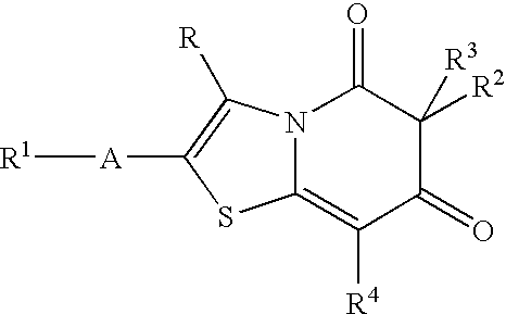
C12=C([R4])C(=O)C([R2])([R3])C(=O)N1C([R])=C([A][R1])S2
